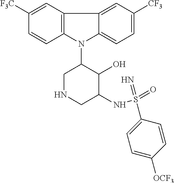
N1(C2CNCC(NS(=O)(=N)C3=CC=C([OCF3])C=C3)C2O)C2=C(C3=CC([CF3])=CC=C13)C=C([F3C])C=C2
